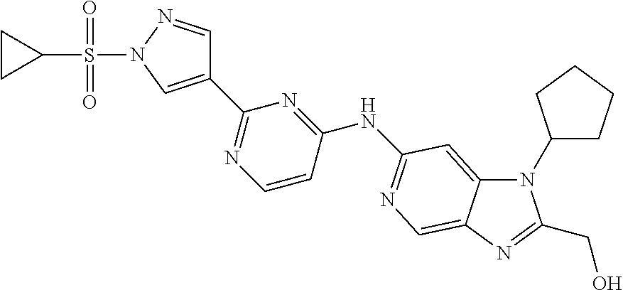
C1(C2=CN(S(C3CC3)(=O)=O)N=C2)=NC=CC(NC2=NC=C3C(=C2)N(C2CCCC2)C(CO)=N3)=N1
